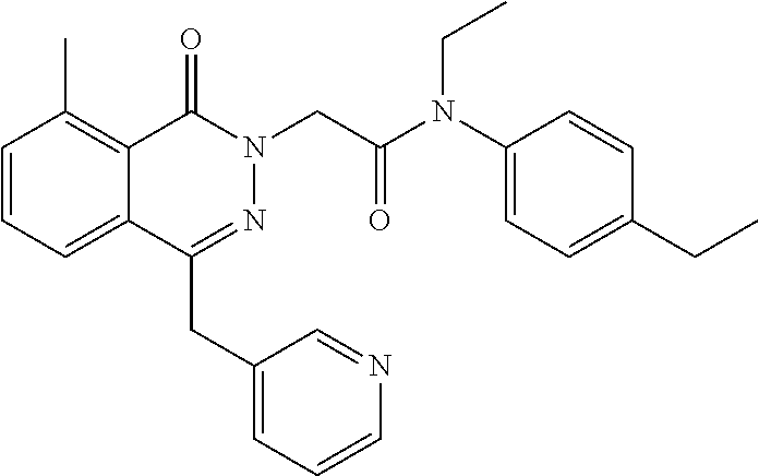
C1=CC=C2C(=C1C)C(=O)N(CC(=O)N(C1=CC=C(CC)C=C1)CC)N=C2CC1=CC=CN=C1
